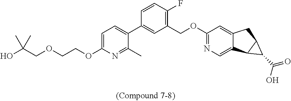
C1=C(OCCOCC(O)(C)C)N=C(C)C(C2=CC(COC3=NC=C4C(=C3)CC3C4C3C(O)=O)=C(F)C=C2)=C1
